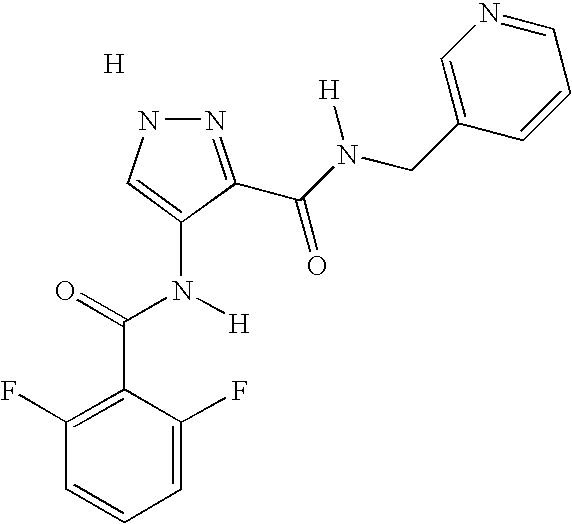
[H].N1N=C(C(N(CC2=CN=CC=C2)[H])=O)C(N(C(=O)C2=C(F)C=CC=C2F)[H])=C1
